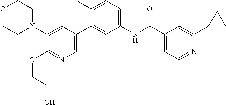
C1(N2CCOCC2)=CC(C2=CC(NC(C3=CC=NC(C4CC4)=C3)=O)=CC=C2C)=CN=C1OCCO
